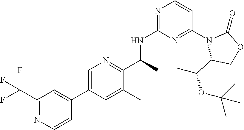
C1(C(F)(F)F)=NC=CC(C2=CN=C(C(NC3=NC=CC(N4C(C(C)OC(C)(C)C)COC4=O)=N3)C)C(C)=C2)=C1
